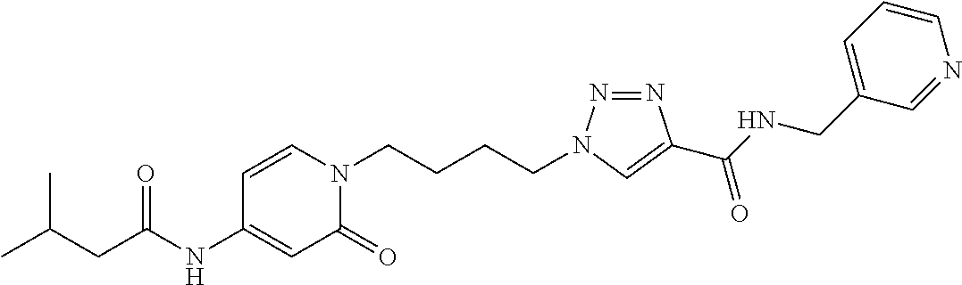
CC(C)CC(NC1=CC(=O)N(CCCCN2N=NC(C(NCC3=CC=CN=C3)=O)=C2)C=C1)=O
